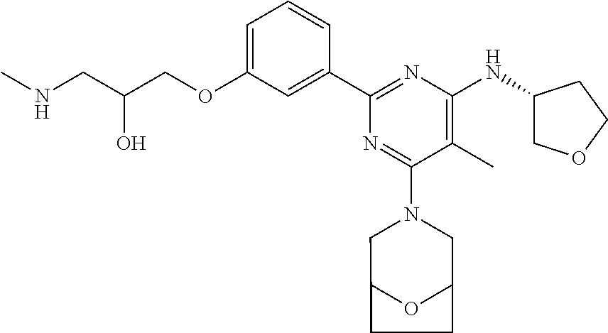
C1=C(OCC(CNC)O)C=C(C2=NC(NC3COCC3)=C(C)C(N3CC4OC(C3)CC4)=N2)C=C1
